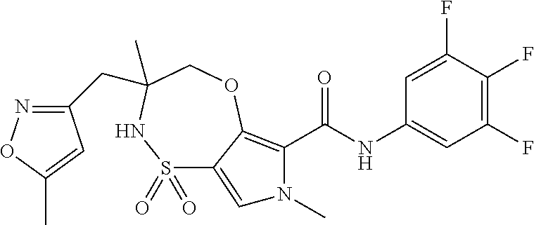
C1(F)=C(F)C(F)=CC(NC(=O)C2=C3C(=CN2C)S(=O)(=O)NC(CC2=NOC(C)=C2)(C)CO3)=C1
